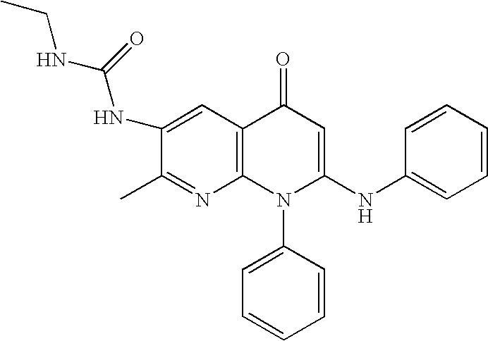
C1(C)=NC2=C(C=C1NC(NCC)=O)C(=O)C=C(NC1=CC=CC=C1)N2C1=CC=CC=C1
